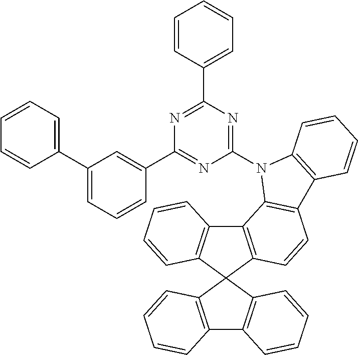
C1(C2=CC=CC(C3=NC(N4C5=C(C=CC6=C5C5=C(C67C6=C(C8=C7C=CC=C8)C=CC=C6)C=CC=C5)C5=C4C=CC=C5)=NC(C4=CC=CC=C4)=N3)=C2)=CC=CC=C1
